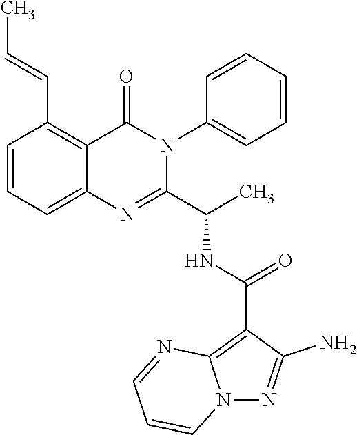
C12=C(C=CC)C=CC=C1N=C(C(C)NC(C1=C3N(N=C1N)C=CC=N3)=O)N(C1=CC=CC=C1)C2=O
